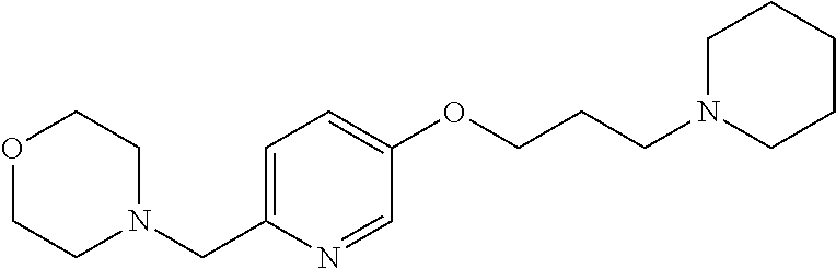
O1CCN(CC2=CC=C(OCCCN3CCCCC3)C=N2)CC1
